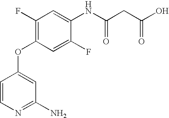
C1=CN=C(N)C=C1OC1=C(F)C=C(NC(CC(O)=O)=O)C(F)=C1
